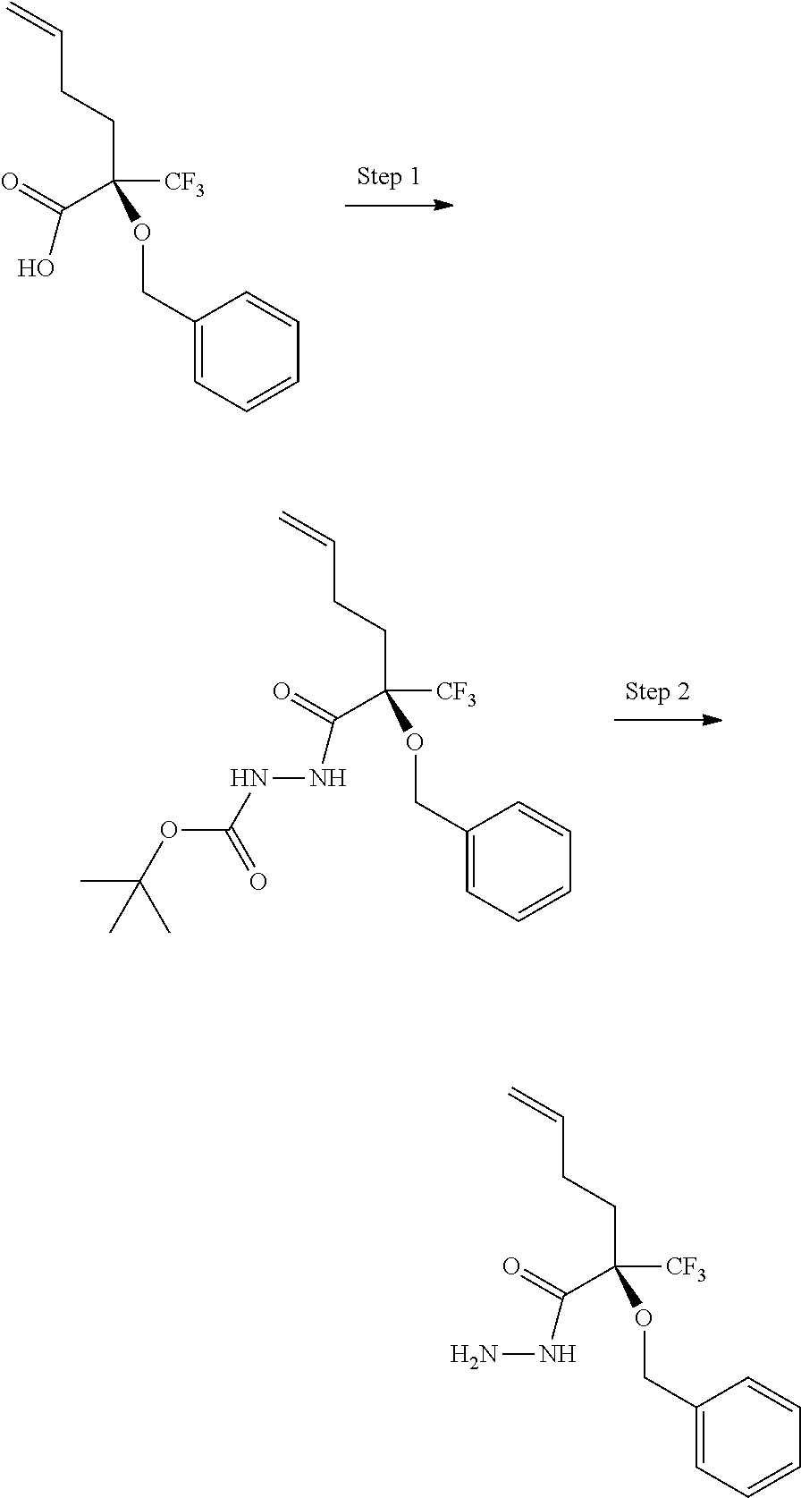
C(C(CCC=C)([CF3])OCC1=CC=CC=C1)(=O)O.C(C(CCC=C)([CF3])OCC1=CC=CC=C1)(=O)NNC(OC(C)(C)C)=O.C(C(CCC=C)([CF3])OCC1=CC=CC=C1)(=O)NN
